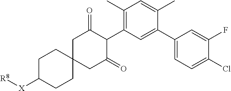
C1C([X][R8])CCC2(C1)CC(=O)C(C1=C(C)C=C(C)C(C3=CC=C(Cl)C(F)=C3)=C1)C(=O)C2
